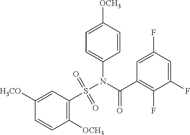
C1([H3CO])=CC(S(N(C(C2=C(F)C(F)=CC(F)=C2)=O)C2=CC=C([OCH3])C=C2)(=O)=O)=C([OCH3])C=C1
